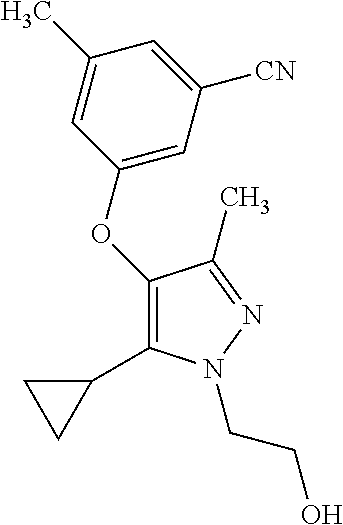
C1(OC2=CC([CN])=CC(C)=C2)=C(C2CC2)N(CCO)N=C1C
